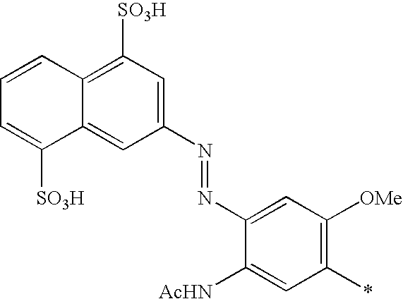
C1([SO3H])=C2C(=CC(N=NC3=CC([OMe])=C(*)C=C3[AcHN])=C1)C([SO3H])=CC=C2
